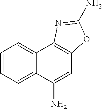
C12=CC=CC=C1C(N)=CC1=C2N=C(N)O1
